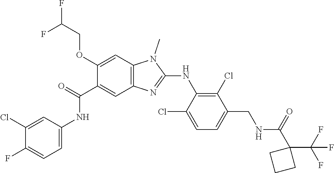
C1(Cl)=CC(NC(C2=CC3=C(C=C2OCC(F)F)N(C)C(NC2=C(Cl)C(CNC(C4(C(F)(F)F)CCC4)=O)=CC=C2Cl)=N3)=O)=CC=C1F
